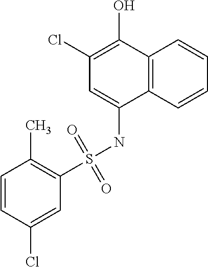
C12=C(C=CC=C1)C(NS(C1=C(C)C=CC(Cl)=C1)(=O)=O)=CC(Cl)=C2O
